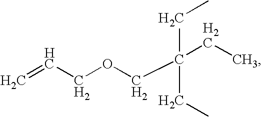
C=CCOCC(CC)(CC)CC
